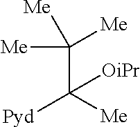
C(C([Me])([Pyd])[OiPr])([Me])([Me])[Me]
